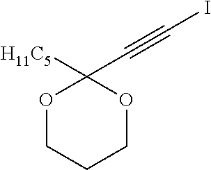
[H11C5]C1(C#CI)OCCCO1
